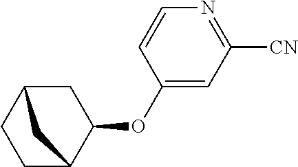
C1(OC2CC3CCC2C3)=CC([CN])=NC=C1
